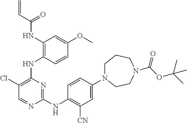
C1(NC2=C(NC(C=C)=O)C=C(OC)C=C2)=C(Cl)C=NC(NC2=C([CN])C=C(N3CCCN(C(=O)OC(C)(C)C)CC3)C=C2)=N1
